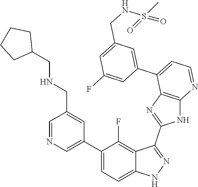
C1=NC=C(C2=CC=C3C(=C2F)C(C2=NC4=C(N2)N=CC=C4C2=CC(CNS(=O)(C)=O)=CC(F)=C2)=NN3)C=C1CNCC1CCCC1
